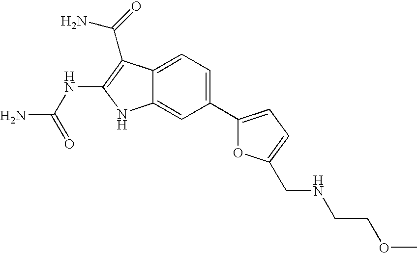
C1(C2=CC=C(CNCCOC)O2)=CC=C2C(=C1)NC(NC(N)=O)=C2C(=O)N
